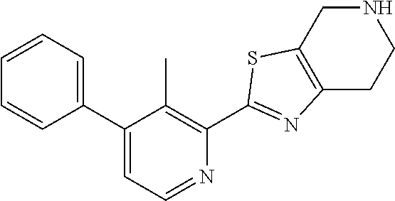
C1(C2=CC=NC(C3=NC4=C(S3)CNCC4)=C2C)=CC=CC=C1
